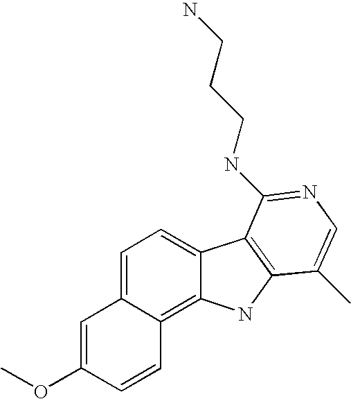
C1=C2C(=C3C(=C1)C1=C(N3)C(C)=CN=C1NCCCN)C=CC(OC)=C2
